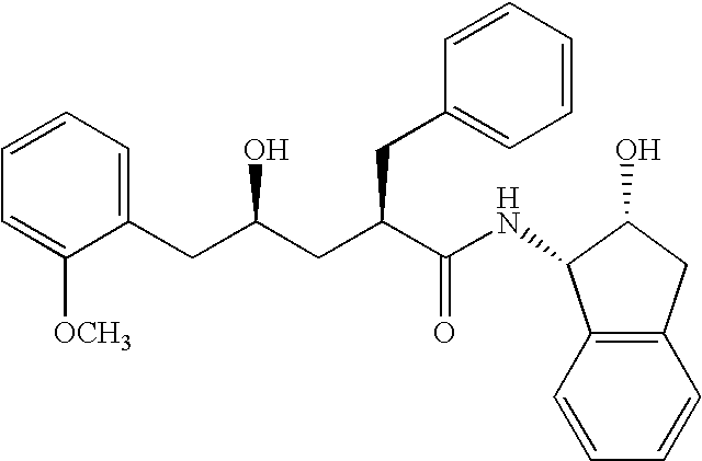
C12=C(C=CC=C1)C(NC(C(CC(CC1=CC=CC=C1[OCH3])O)CC1=CC=CC=C1)=O)C(O)C2
